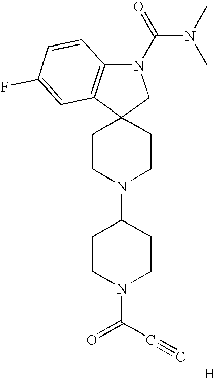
C1CN(C2CCN(C(C#C)=O)CC2)CCC12CN(C(N(C)C)=O)C1=C2C=C(F)C=C1.[H]
